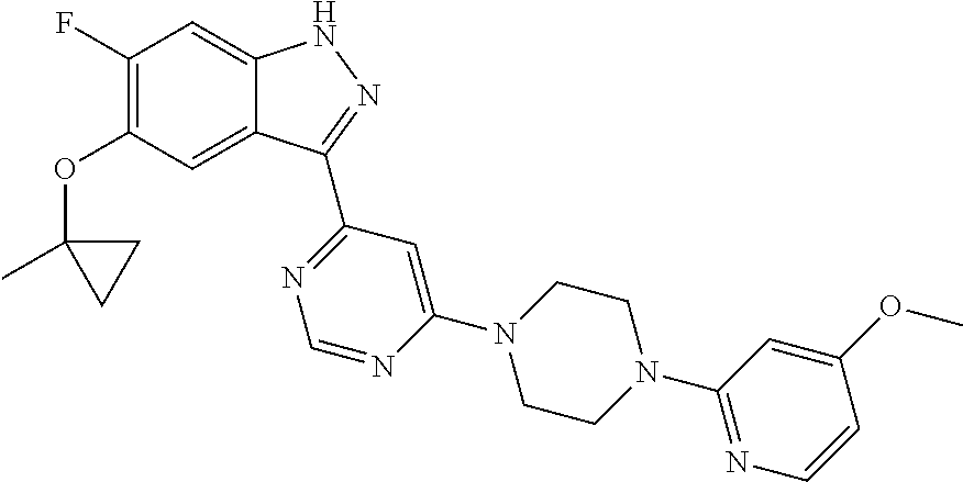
O(C1=C(F)C=C2C(=C1)C(C1=NC=NC(N3CCN(C4=NC=CC(OC)=C4)CC3)=C1)=NN2)C1(C)CC1
